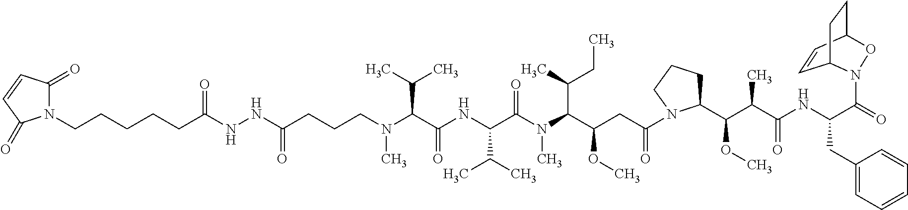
C(NNC(CCCN(C(C(NC(C(N(C(C(CC(=O)N1CCCC1C(C(C(NC(C(=O)N1C2C=CC(CC2)O1)CC1=CC=CC=C1)=O)C)OC)OC)C(C)CC)C)=O)C(C)C)=O)C(C)C)C)=O)(CCCCCN1C(=O)C=CC1=O)=O
